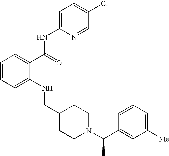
C1=CC=C(NCC2CCN(C(C)C3=CC([Me])=CC=C3)CC2)C(C(NC2=CC=C(Cl)C=N2)=O)=C1
